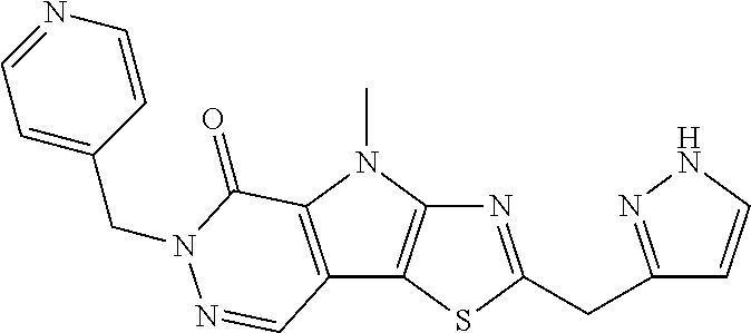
N1=C(CC2=NNC=C2)SC2=C1N(C)C1=C2C=NN(CC2=CC=NC=C2)C1=O
